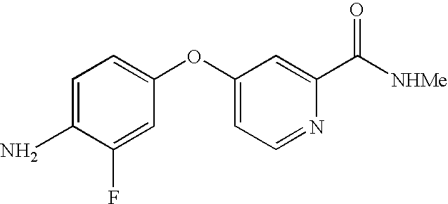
C1(F)=CC(OC2=CC=NC(C([NHMe])=O)=C2)=CC=C1N
